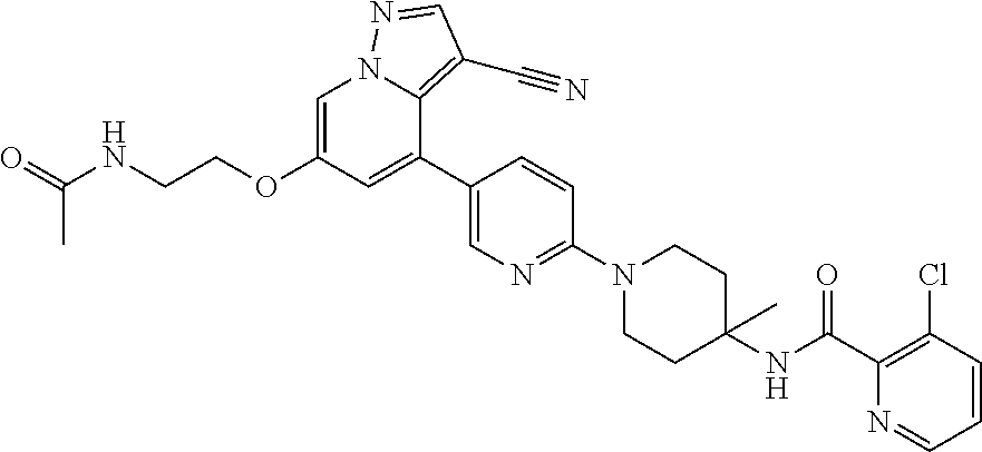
C1=C(OCCNC(=O)C)C=C(C2=CN=C(N3CCC(NC(C4=C(Cl)C=CC=N4)=O)(C)CC3)C=C2)C2=C(C#N)C=NN12
